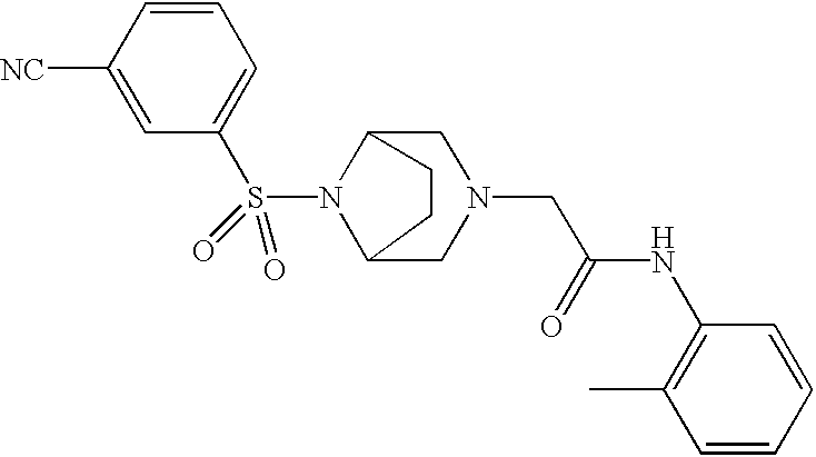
N1(S(C2=CC=CC([NC])=C2)(=O)=O)C2CN(CC(=O)NC3=C(C)C=CC=C3)CC1CC2
